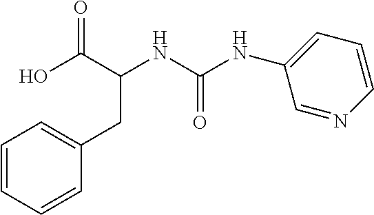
C1=CC=CC(CC(C(O)=O)NC(NC2=CC=CN=C2)=O)=C1
